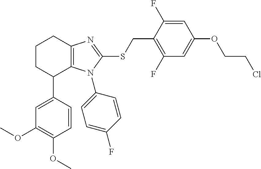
C1(C2=CC(OC)=C(OC)C=C2)C2=C(N=C(SCC3=C(F)C=C(OCCCl)C=C3F)N2C2=CC=C(F)C=C2)CCC1
